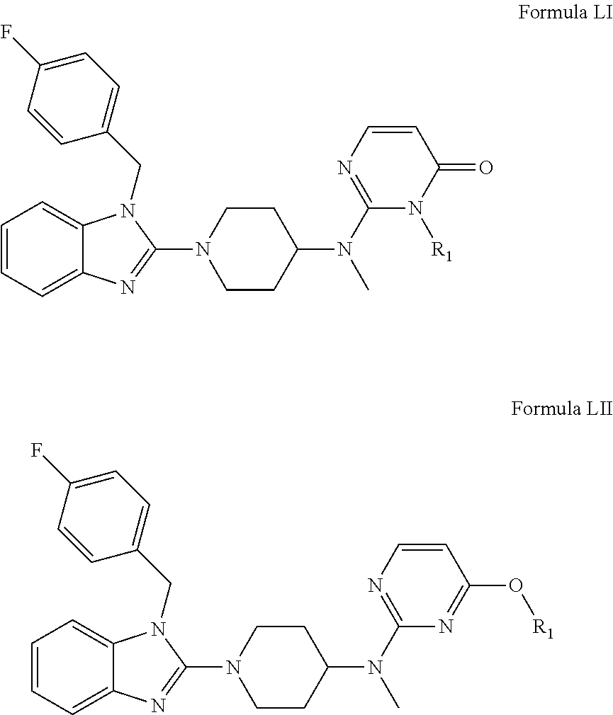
C1=CC=C2C(=C1)N(CC1=CC=C(F)C=C1)C(N1CCC(N(C)C3=NC=CC(=O)N3[R1])CC1)=N2.C1=CC=C2C(=C1)N(CC1=CC=C(F)C=C1)C(N1CCC(N(C)C3=NC=CC(O[R1])=N3)CC1)=N2
